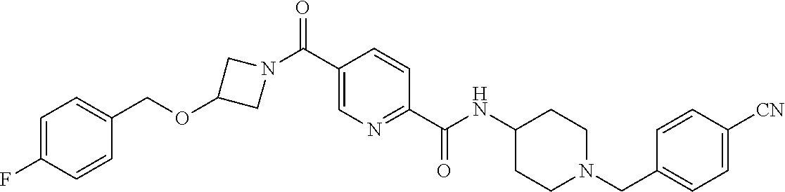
N(C(C1=NC=C(C(=O)N2CC(OCC3=CC=C(F)C=C3)C2)C=C1)=O)C1CCN(CC2=CC=C([CN])C=C2)CC1
